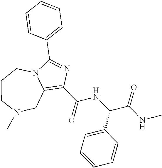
C1(C(NC(C2=CC=CC=C2)C(=O)NC)=O)=C2CN(C)CCCN2C(C2=CC=CC=C2)=N1
